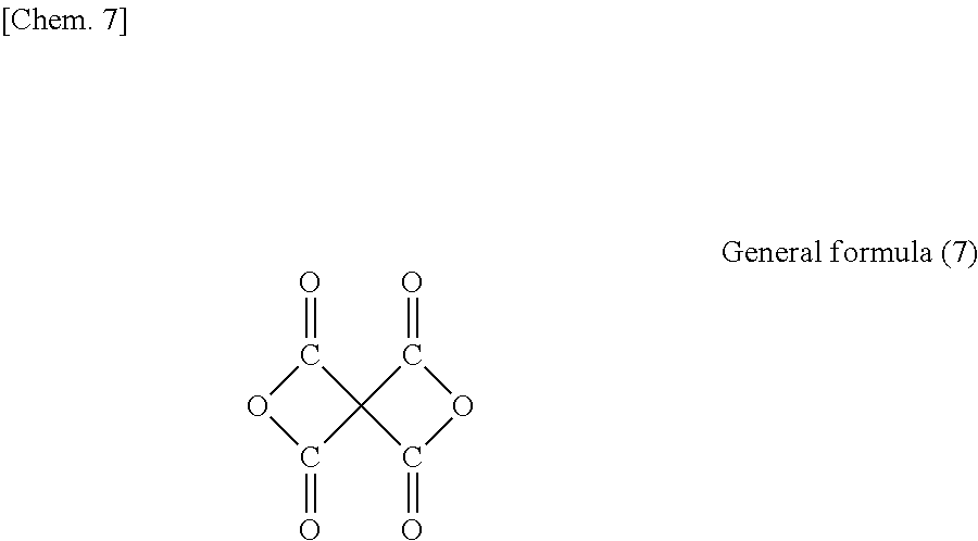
C1(=O)OC(=O)C12C(=O)OC2=O
